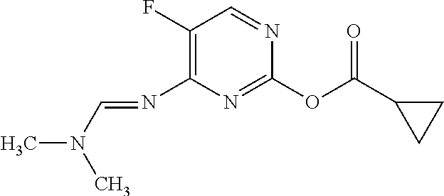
C1(OC(C2CC2)=O)=NC(N=CN(C)C)=C(F)C=N1
